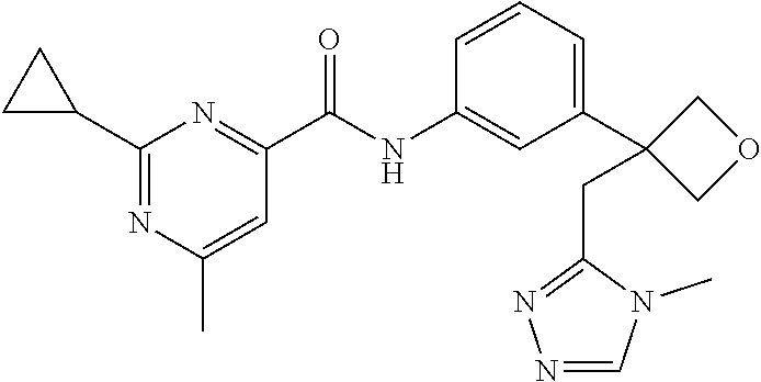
C1(C)=CC(C(NC2=CC(C3(CC4=NN=CN4C)COC3)=CC=C2)=O)=NC(C2CC2)=N1
